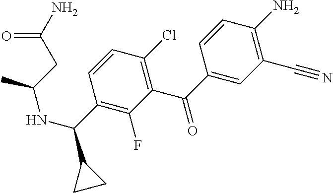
C1(C#N)=C(N)C=CC(C(=O)C2=C(Cl)C=CC(C(C3CC3)NC(C)CC(N)=O)=C2F)=C1
